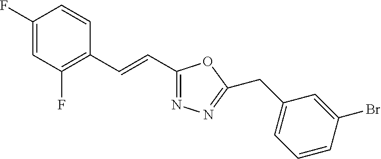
C1(F)=CC(F)=C(C=CC2=NN=C(CC3=CC=CC(Br)=C3)O2)C=C1
